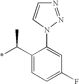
C1(C(*)C)=CC=C(F)C=C1N1C=CN=N1
